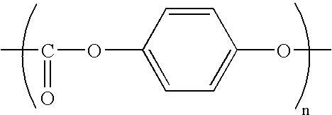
CC(=O)OC1=CC=C(OC)C=C1
